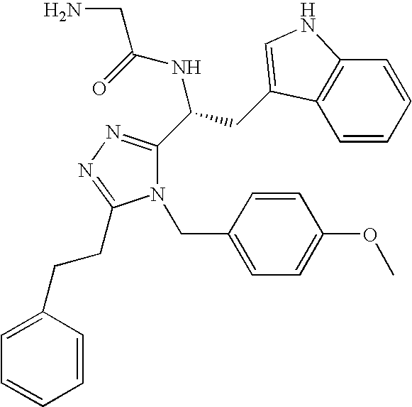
N1(CC2=CC=C(OC)C=C2)C(C(CC2=CNC3=C2C=CC=C3)NC(CN)=O)=NN=C1CCC1=CC=CC=C1
